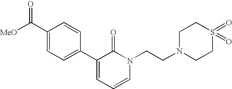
[MeO]C(C1=CC=C(C2=CC=CN(CCN3CCS(=O)(=O)CC3)C2=O)C=C1)=O
